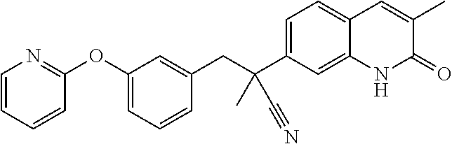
C(C(C1=CC=C2C(=C1)NC(=O)C(C)=C2)(C)C#N)C1=CC(OC2=NC=CC=C2)=CC=C1
